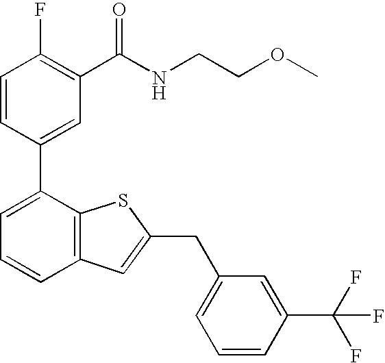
C1=CC(C2=CC=CC3=C2SC(CC2=CC=CC(C(F)(F)F)=C2)=C3)=CC(C(NCCOC)=O)=C1F
